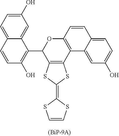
C12=CC=C(O)C=C1C(C1C3=C(C4=C(O1)C=CC1=CC=C(O)C=C41)SC(=C1SC=CS1)S3)=C(O)C=C2
